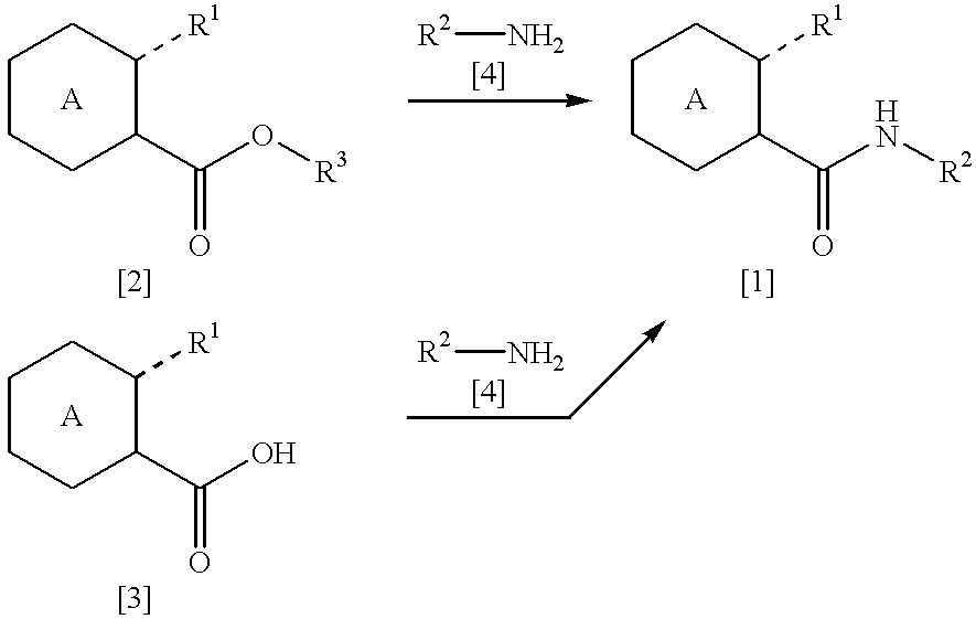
C1CCC(C(O[R3])=O)C([R1])C1.[A].[R2]N.C1CCC(C(N[R2])=O)C([R1])C1.[A].C1CCC(C(O)=O)C([R1])C1.[A].[R2]N
